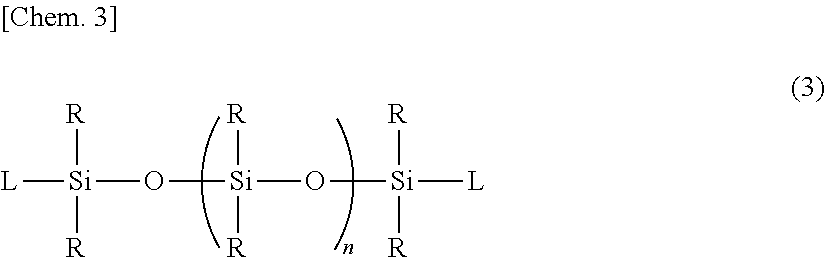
[L][Si](O[Si](O[Si]([L])([R])[R])([R])[R])([R])[R]
